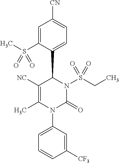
C1=C(S(C)(=O)=O)C(C2C([NC])=C(C)N(C3=CC=CC([CF3])=C3)C(=O)N2S(CC)(=O)=O)=CC=C1[CN]
